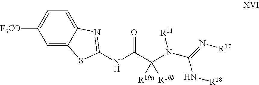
C1=C2C(=CC=C1[F3CO])N=C(NC(C(N([R11])C(N[R18])=N[R17])([R10a])[R10b])=O)S2
